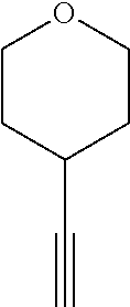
C#CC1CCOCC1
